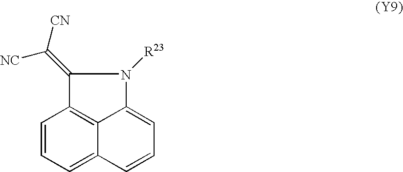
C1=CC=C2C3=C1C(=C([CN])[NC])N([R23])C3=CC=C2
